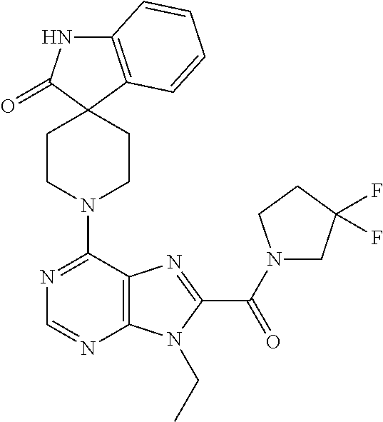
C12=C(C=CC=C1)C1(C(=O)N2)CCN(C2=NC=NC3=C2N=C(C(=O)N2CC(F)(F)CC2)N3CC)CC1
